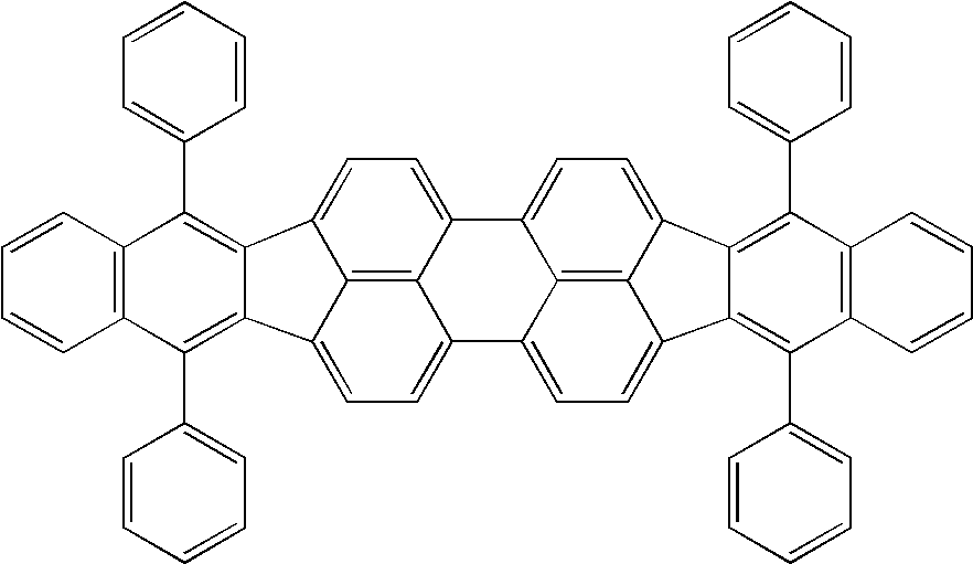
C1=CC2=C(C=C1)C(C1=CC=CC=C1)=C1C(=C2C2=CC=CC=C2)C2=CC=C3C4=C2C1=CC=C4C1=CC=C2C4=C(C5=CC=CC=C5)C5=C(C=CC=C5)C(C5=CC=CC=C5)=C4C4=CC=C3C1=C42
